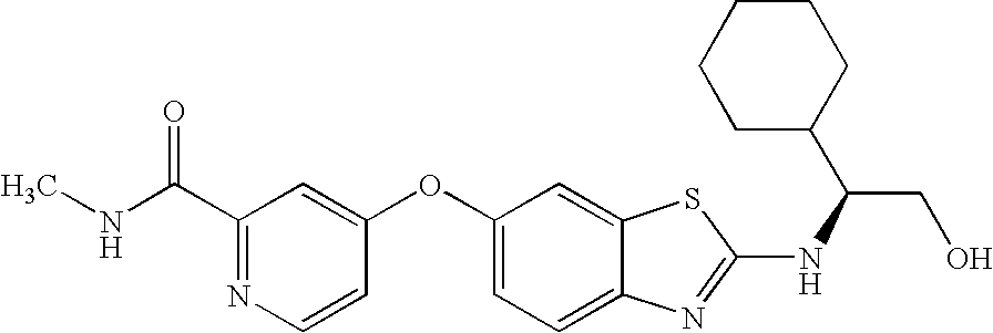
C1(C(=O)NC)=NC=CC(OC2=CC=C3C(=C2)SC(NC(CO)C2CCCCC2)=N3)=C1
